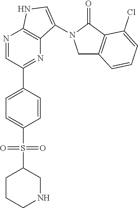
N1=CC(C2=CC=C(S(=O)(=O)C3CNCCC3)C=C2)=NC2=C1NC=C2N1CC2=C(C1=O)C(Cl)=CC=C2
